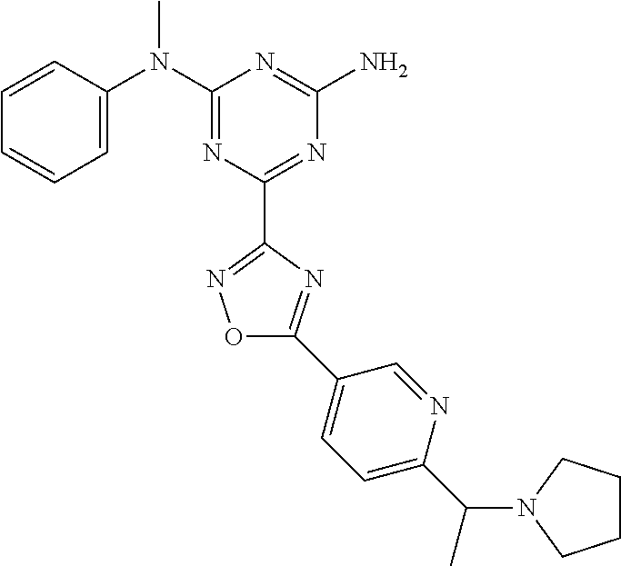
C1=CC(N(C2=NC(C3=NOC(C4=CC=C(C(N5CCCC5)C)N=C4)=N3)=NC(N)=N2)C)=CC=C1
